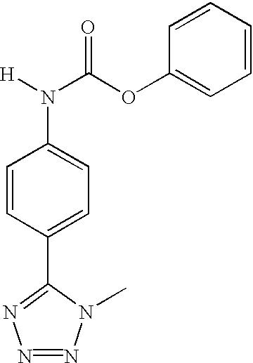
C1=CC(C2=NN=NN2C)=CC=C1N(C(OC1=CC=CC=C1)=O)[H]
